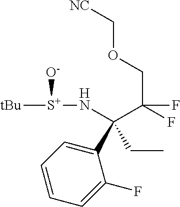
[S+]([tBu])(NC(C(F)(COC[NC])F)(C1=CC=CC=C1F)CC)[O-]
